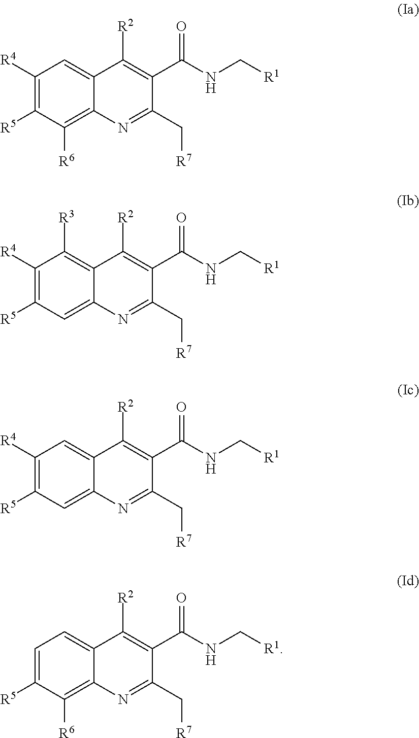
C1([R4])=C([R5])C([R6])=C2C(=C1)C([R2])=C(C(=O)NC[R1])C(C[R7])=N2.C1([R4])=C([R5])C=C2C(=C1[R3])C([R2])=C(C(=O)NC[R1])C(C[R7])=N2.C1([R4])=C([R5])C=C2C(=C1)C([R2])=C(C(=O)NC[R1])C(C[R7])=N2.C1=C([R5])C([R6])=C2C(=C1)C([R2])=C(C(=O)NC[R1])C(C[R7])=N2
